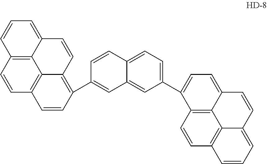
C12=CC=CC3=C1C1=C(C=C3)C=CC(C3=CC4=CC(C5=CC=C6C7=C5C=CC5=C7C(=CC=C5)C=C6)=CC=C4C=C3)=C1C=C2
